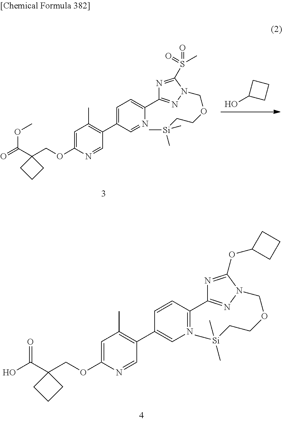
C1=C(OCC2(C(O)=O)CCC2)N=CC(C2=CN=C(C3=NN(COCC[Si](C)(C)C)C(OC4CCC4)=N3)C=C2)=C1C.OC1CCC1.C1=C(OCC2(C(OC)=O)CCC2)N=CC(C2=CC=C(C3=NN(COCC[Si](C)(C)C)C(S(=O)(=O)C)=N3)N=C2)=C1C
